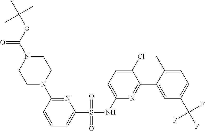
N1=C(N2CCN(C(OC(C)(C)C)=O)CC2)C=CC=C1S(NC1=CC=C(Cl)C(C2=CC(C(F)(F)F)=CC=C2C)=N1)(=O)=O
